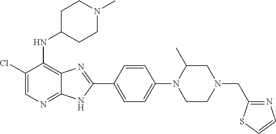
C1(Cl)=CN=C2C(=C1NC1CCN(C)CC1)N=C(C1=CC=C(N3C(C)CN(CC4=NC=CS4)CC3)C=C1)N2
